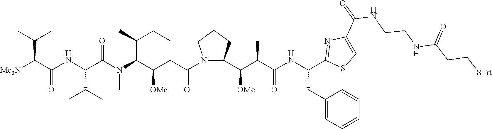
N1(C(CC(C(N(C(C(NC(C([Me2N])C(C)C)=O)C(C)C)=O)C)C(C)CC)[OMe])=O)C(C(C(C(NC(C2=NC(C(=O)NCCNC(CC[STrt])=O)=CS2)CC2=CC=CC=C2)=O)C)[OMe])CCC1
